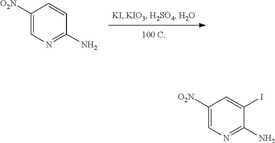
C1([O2N])=CN=C(N)C=C1.C1([O2N])=CN=C(N)C(I)=C1
